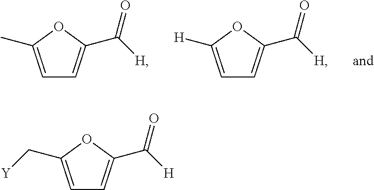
C1=C(C)OC(C([H])=O)=C1.C1=C([H])OC(C([H])=O)=C1.C1=C(C[Y])OC(C([H])=O)=C1
